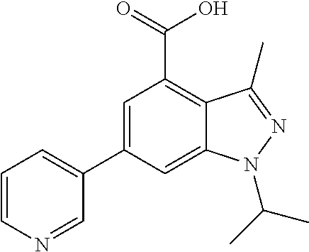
C1=C(C2=CC=CN=C2)C=C2C(=C1C(=O)O)C(C)=NN2C(C)C
